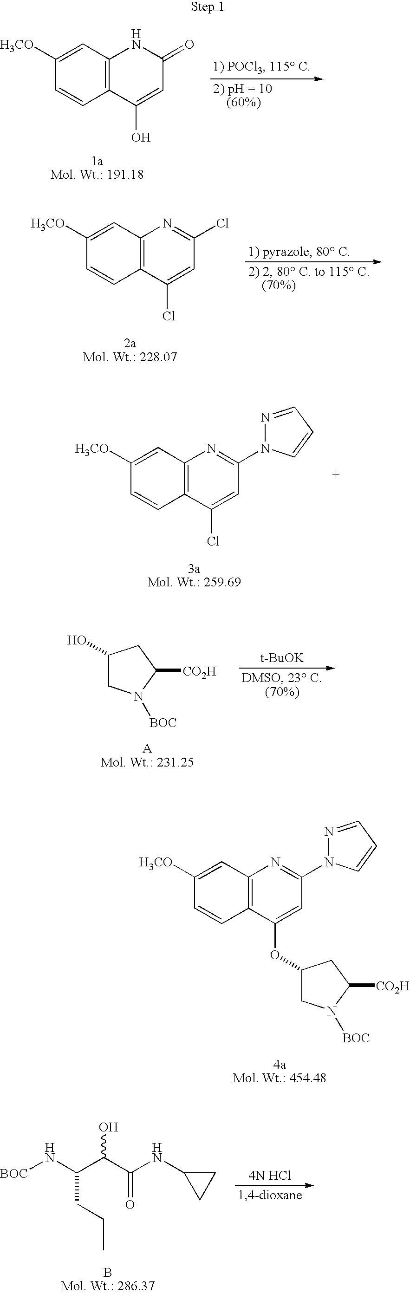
[H3CO]C1=CC2=C(C=C1)C(O)=CC(=O)N2.[H3CO]C1=CC2=C(C=C1)C(Cl)=CC(Cl)=N2.[H3CO]C1=CC2=C(C=C1)C(Cl)=CC(N1N=CC=C1)=N2.[t-BuOK].C1(O)CN([BOC])C([CO2H])C1.[H3CO]C1=CC2=C(C=C1)C(OC1CN([BOC])C([CO2H])C1)=CC(N1N=CC=C1)=N2.[BOC]NC(C(C(NC1CC1)=O)O)CCC
